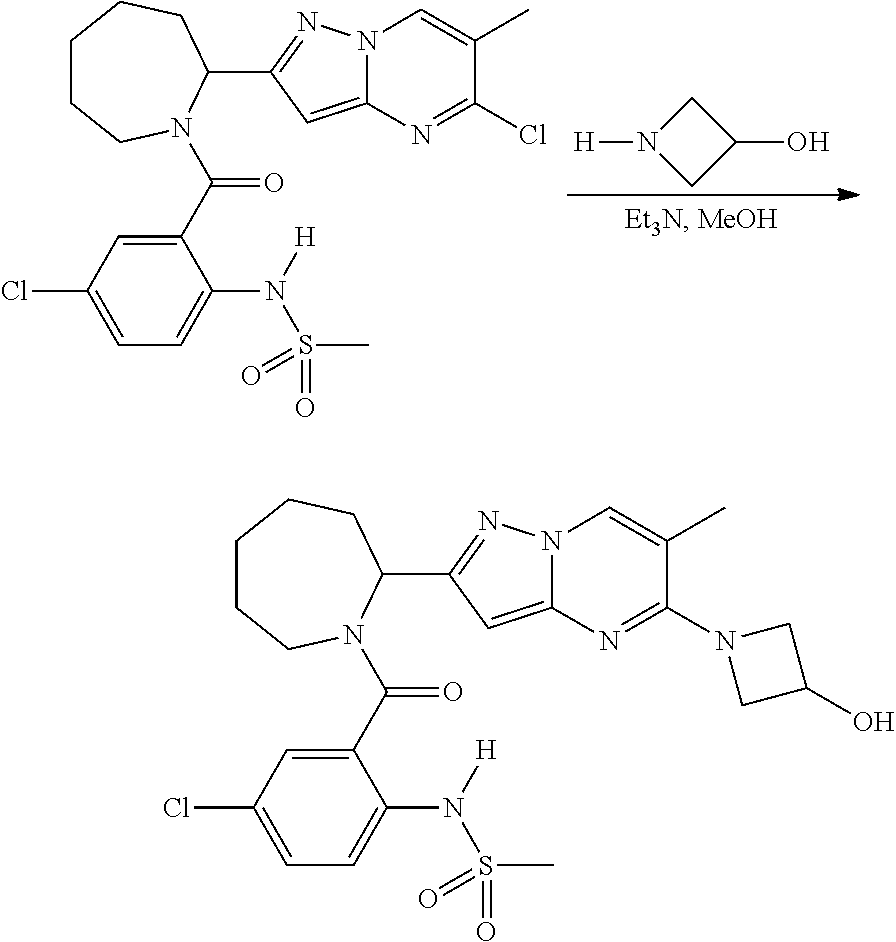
C1CCN(C(C2=CC(Cl)=CC=C2N([H])S(C)(=O)=O)=O)C(C2=NN3C(=C2)N=C(Cl)C(C)=C3)CC1.C1(O)CN([H])C1.C1CCN(C(C2=CC(Cl)=CC=C2N([H])S(C)(=O)=O)=O)C(C2=NN3C(=C2)N=C(N2CC(O)C2)C(C)=C3)CC1
